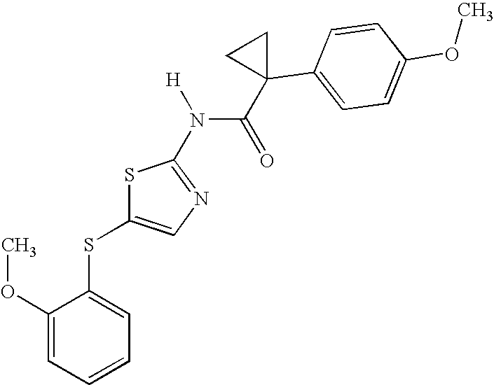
C1(OC)=CC=CC=C1SC1=CN=C(N([H])C(=O)C2(C3=CC=C(OC)C=C3)CC2)S1
